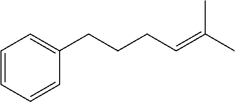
C1=CC=CC(CCCC=C(C)C)=C1
